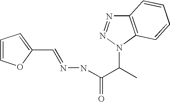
C1(C=NNC(C(C)N2C3=C(N=N2)C=CC=C3)=O)=CC=CO1
